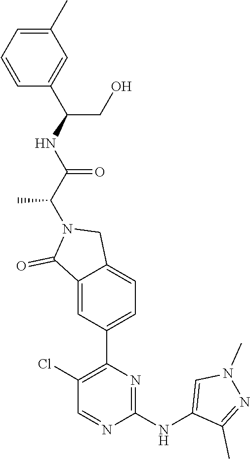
C1=CC=C(C)C=C1C(NC(C(N1C(=O)C2=CC(C3=C(Cl)C=NC(NC4=CN(C)N=C4C)=N3)=CC=C2C1)C)=O)CO
